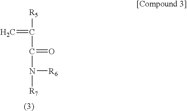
C=C([R5])C(N([R7])[R6])=O
